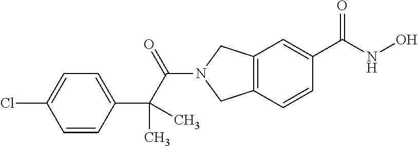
C12=C(CN(C(=O)C(C3=CC=C(Cl)C=C3)(C)C)C1)C=C(C(NO)=O)C=C2
